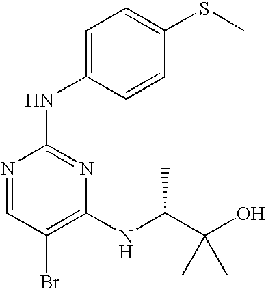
S(C1=CC=C(NC2=NC(NC(C(O)(C)C)C)=C(Br)C=N2)C=C1)C
